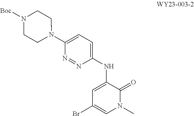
BrC1=CN(C)C(=O)C(NC2=CC=C(N3CCN([Boc])CC3)N=N2)=C1
